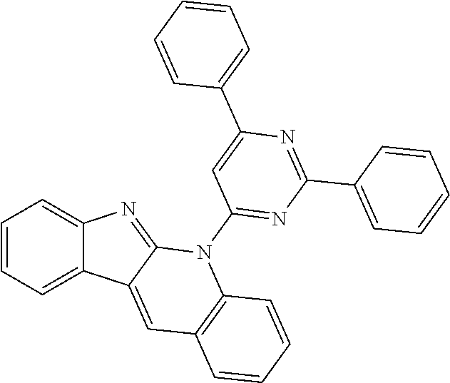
C1=CC=C2C(=C1)N=C1C2=CC2=C(N1C1=NC(C3=CC=CC=C3)=NC(C3=CC=CC=C3)=C1)C=CC=C2
